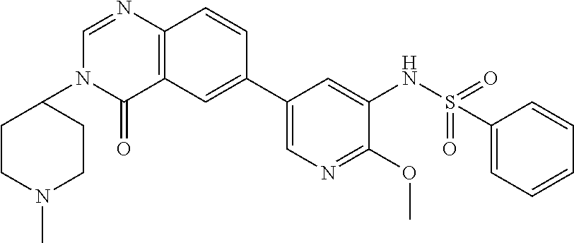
C1(=O)C2=C(N=CN1C1CCN(C)CC1)C=CC(C1=CN=C(OC)C(NS(=O)(=O)C3=CC=CC=C3)=C1)=C2
